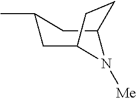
C1(C)CC2N([Me])C(C1)CC2
